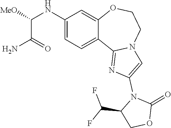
C(C1COC(=O)N1C1=CN2C(=N1)C1=CC=C(NC(C(N)=O)[MeO])C=C1OCC2)(F)F
